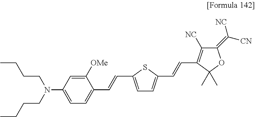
CC1(C)C(C=CC2=CC=C(C=CC3=CC=C(N(CCCC)CCCC)C=C3[OMe])S2)=C([NC])C(=C([NC])[CN])O1
